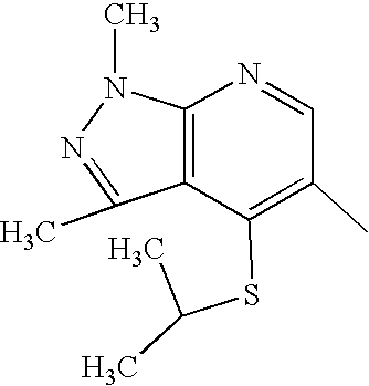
C12=C(C(SC(C)C)=C(C)C=N1)C(C)=NN2C
